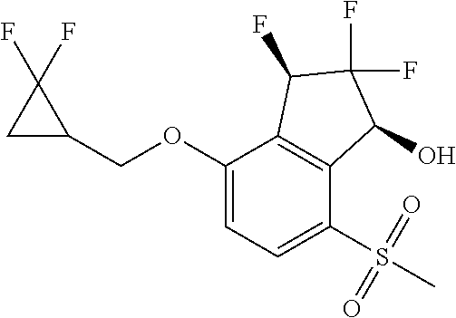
C1(OCC2C(F)(F)C2)=CC=C(S(=O)(=O)C)C2=C1C(F)C(F)(F)C2O
